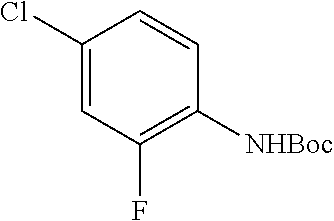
C1(Cl)=CC(F)=C([NHBoc])C=C1
